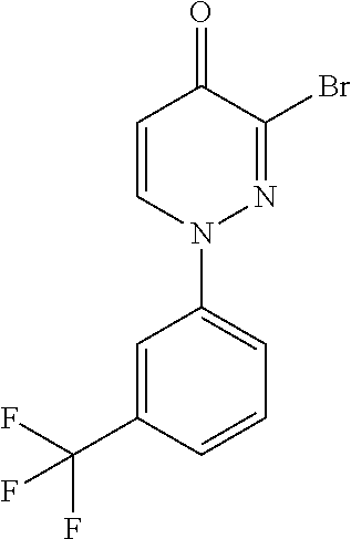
C1=CN(C2=CC=CC(C(F)(F)F)=C2)N=C(Br)C1=O
